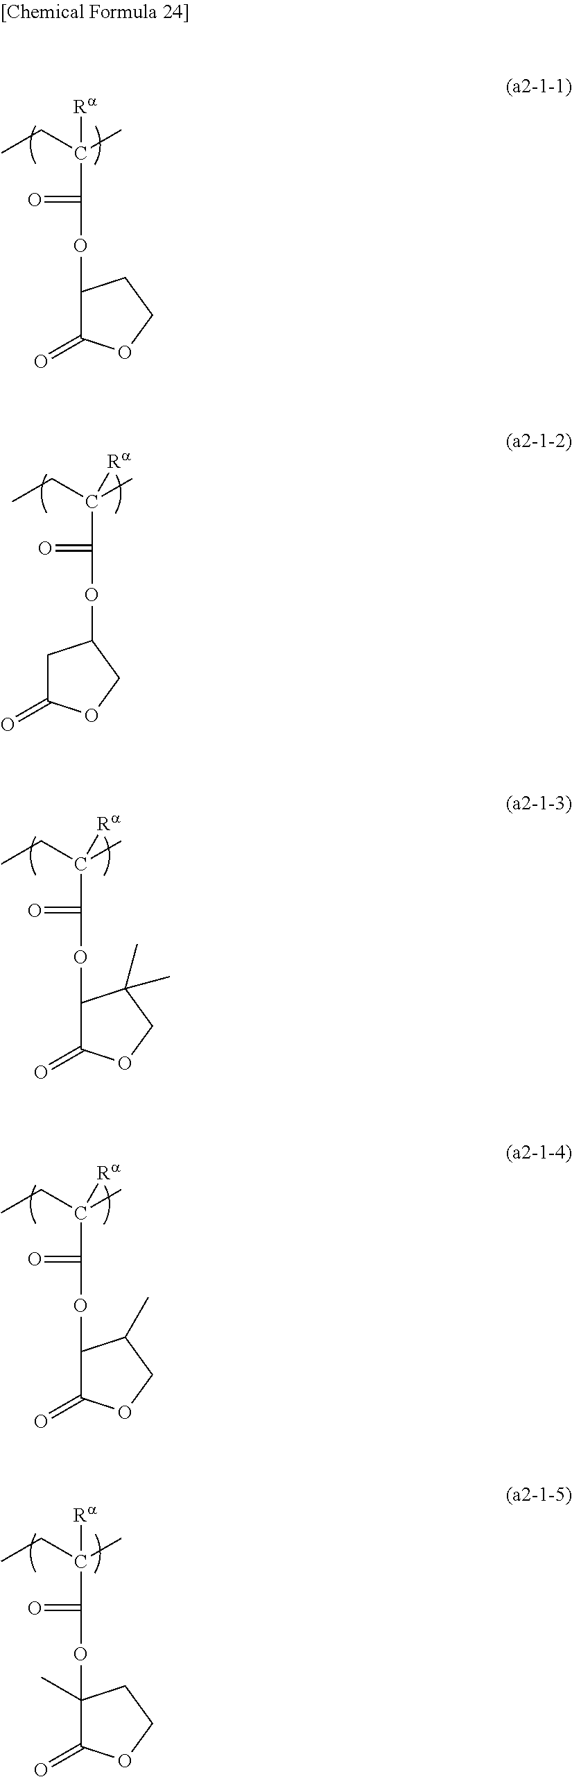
CCC(C)([Ra])C(=O)OC1C(=O)OCC1.CCC(C)([Ra])C(=O)OC1CC(=O)OC1.CCC(C)([Ra])C(=O)OC1C(=O)OCC1(C)C.CCC(C)([Ra])C(=O)OC1C(=O)OCC1C.CCC(C)([Ra])C(=O)OC1(C)C(=O)OCC1
